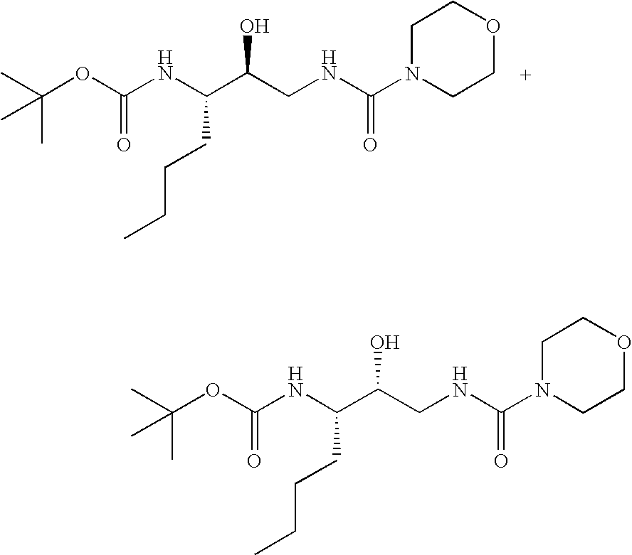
C(OC(NC(C(CNC(N1CCOCC1)=O)O)CCCC)=O)(C)(C)C.C(OC(NC(C(CNC(N1CCOCC1)=O)O)CCCC)=O)(C)(C)C
